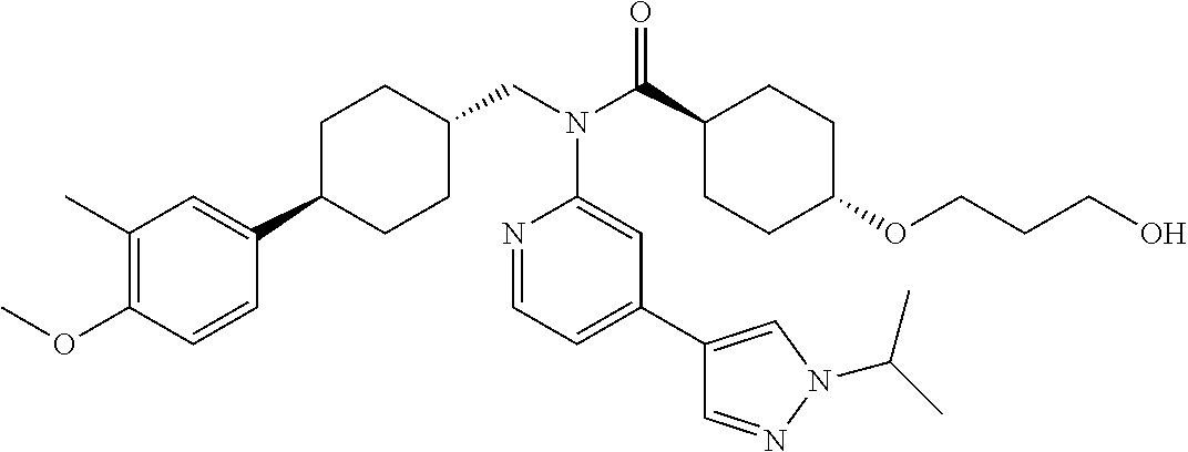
C1(C)=C(OC)C=CC(C2CCC(CN(C(C3CCC(OCCCO)CC3)=O)C3=CC(C4=CN(C(C)C)N=C4)=CC=N3)CC2)=C1
